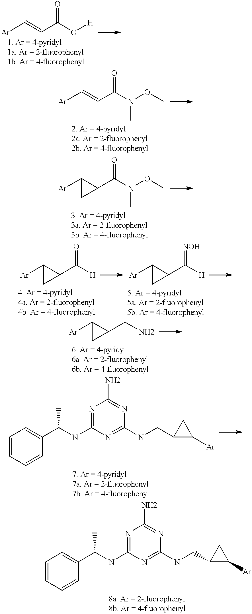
C([Ar])=CC(O[H])=O.C([Ar])=CC(N(OC)C)=O.C1(C(N(OC)C)=O)C([Ar])C1.C1(C([H])=O)C([Ar])C1.C1(C([H])=[NOH])C([Ar])C1.C1(CN)C([Ar])C1.C1=CC=CC(C(NC2=NC(N)=NC(NCC3C([Ar])C3)=N2)C)=C1.C1=CC=CC(C(NC2=NC(N)=NC(NCC3C([Ar])C3)=N2)C)=C1
